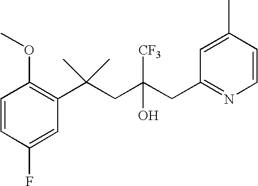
C1(F)=CC(C(CC(CC2=NC=CC(C)=C2)(O)[CF3])(C)C)=C(OC)C=C1
